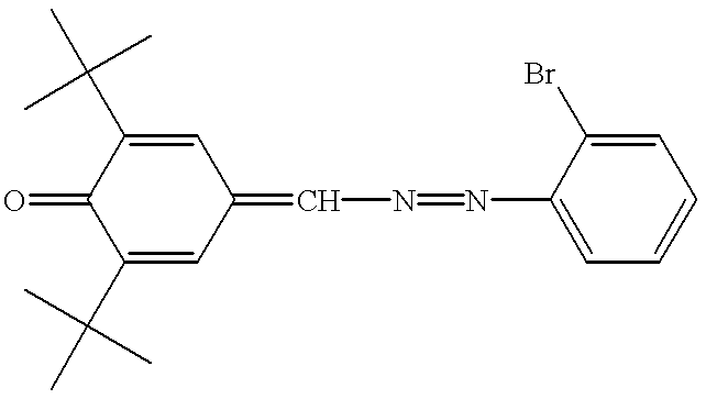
C1(C(C)(C)C)=CC(=CN=NC2=CC=CC=C2Br)C=C(C(C)(C)C)C1=O
